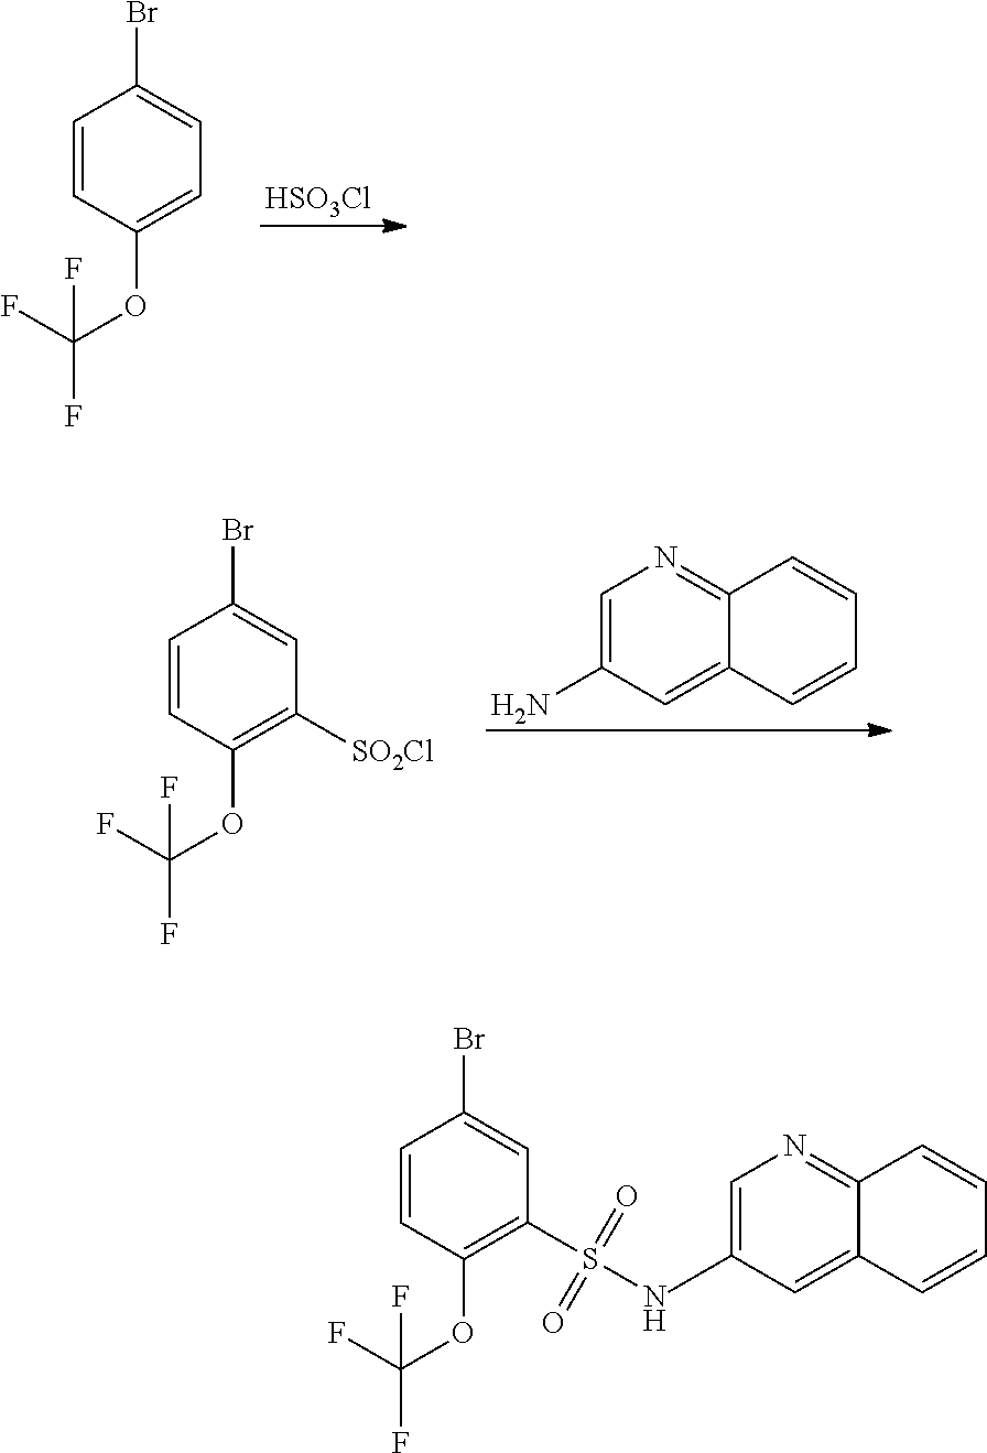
C1=C(C)C=C2C(=N1)C=CC=C2.C1=CC(OC(F)(F)F)=C(S(=O)(=O)N)C=C1Br.[HSO3Cl].C1=CC(OC(F)(F)F)=CC=C1Br.C1=C(N)C=C2C(=N1)C=CC=C2.C1=CC(OC(F)(F)F)=C([SO2Cl])C=C1Br
